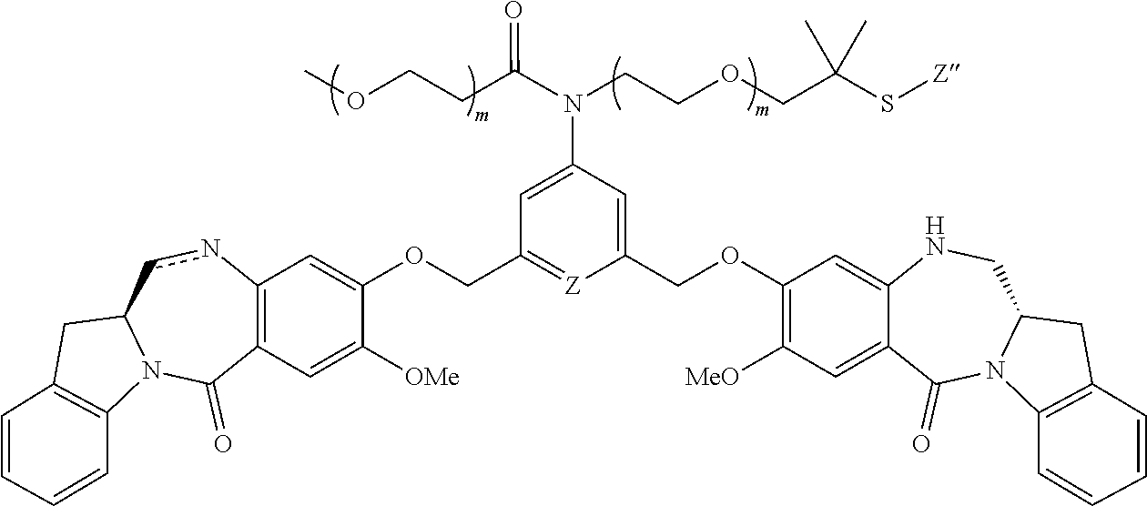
O(CCC(N(CCOCC(S[Z])(C)C)C1=CC(COC2=CC3=C(C=C2[OMe])C(=O)N2C(cn3)CC3=C2C=CC=C3)=[Z]C(COC2=C([MeO])C=C3C(=C2)NCC2N(C3=O)C3=C(C2)C=CC=C3)=C1)=O)C
